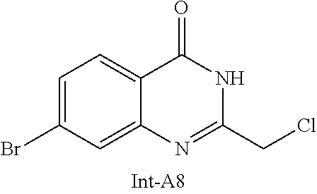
C1=C(Br)C=C2C(=C1)C(=O)NC(CCl)=N2
